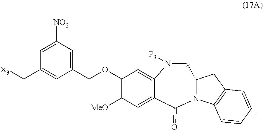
N12C(CC3=C1C=CC=C3)CN([P3])C1=CC(OCC3=CC([NO2])=CC(C[X3])=C3)=C([MeO])C=C1C2=O
